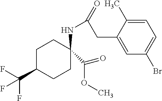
C1C(C(F)(F)F)CCC(NC(=O)CC2=CC(Br)=CC=C2C)(C(OC)=O)C1
